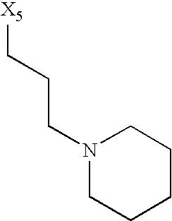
[X5]CCCN1CCCCC1
